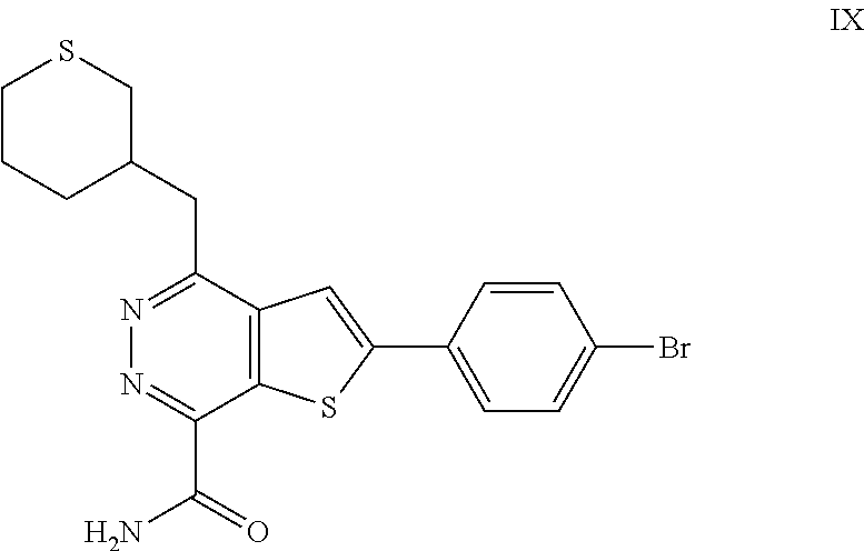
C1CCC(CC2=NN=C(C(N)=O)C3=C2C=C(C2=CC=C(Br)C=C2)S3)CS1
